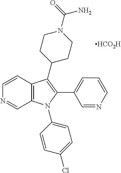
C1=CC2=C(C=N1)N(C1=CC=C(Cl)C=C1)C(C1=CC=CN=C1)=C2C1CCN(C(=O)N)CC1.[HCO2H]
